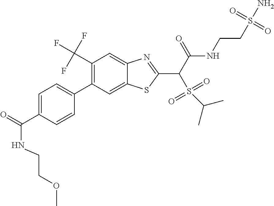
C1(C(F)(F)F)=C(C2=CC=C(C(=O)NCCOC)C=C2)C=C2C(=C1)N=C(C(C(NCCS(N)(=O)=O)=O)S(=O)(=O)C(C)C)S2
